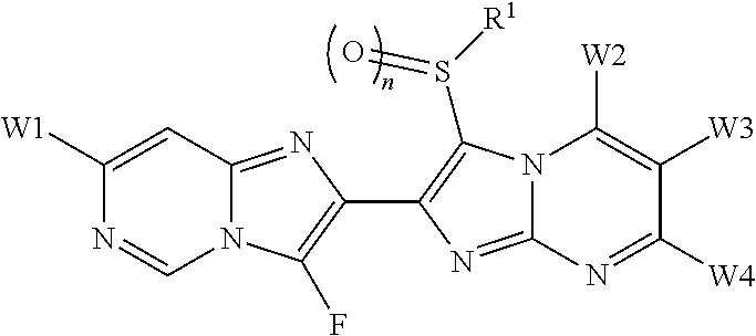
C1([W1])=CC2=NC(C3=C(S([R1])=O)N4C(=N3)N=C([W4])C([W3])=C4[W2])=C(F)N2C=N1
